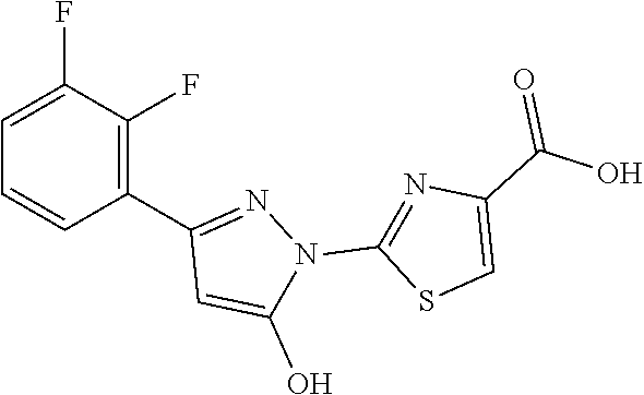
C1(C2=NN(C3=NC(C(=O)O)=CS3)C(O)=C2)=C(F)C(F)=CC=C1
